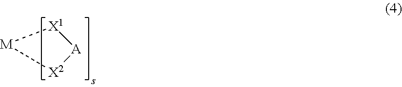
[M]1[X2][A][X1]1
